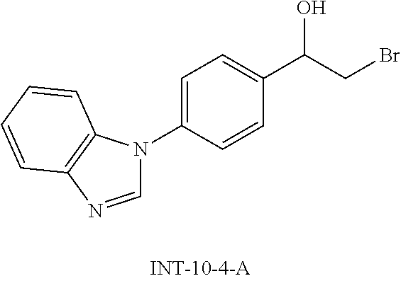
C1=NC2=C(N1C1=CC=C(C(CBr)O)C=C1)C=CC=C2
